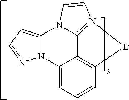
C12=C3C=CC=C1N1C(=CC=N1)N1C2=N([Ir]3)C=C1
